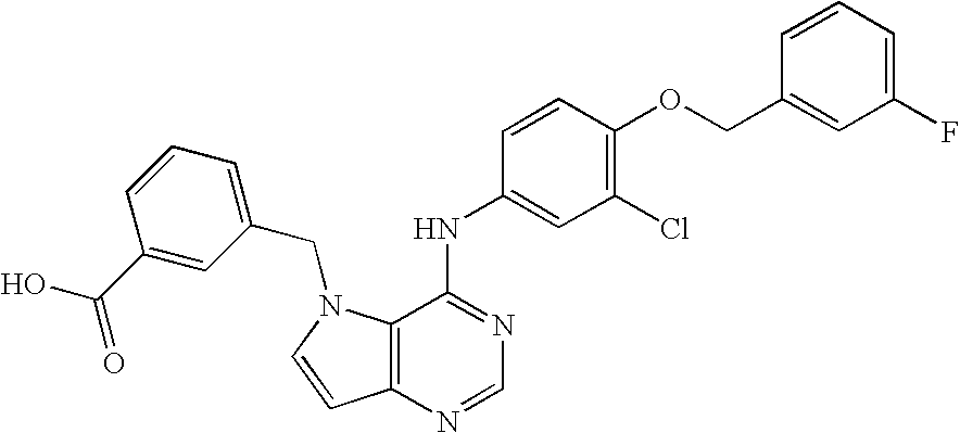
C12=C(N=CN=C1NC1=CC(Cl)=C(OCC3=CC(F)=CC=C3)C=C1)C=CN2CC1=CC=CC(C(=O)O)=C1
